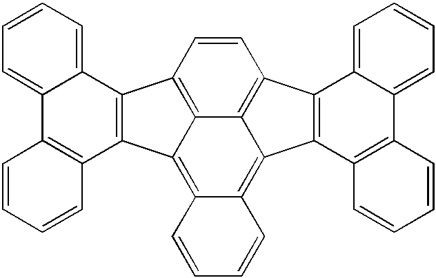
C1=CC2=C3C(=C4C(=C5C3=C1C1=C5C3=C(C5=CC=CC=C15)C=CC=C3)C=CC=C4)C1=C2C2=CC=CC=C2C2=C1C=CC=C2
